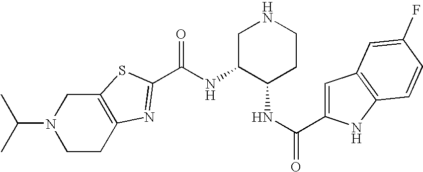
C(N1CCC2=C(C1)SC(C(NC1C(NC(=O)C3=CC4=C(N3)C=CC(F)=C4)CCNC1)=O)=N2)(C)C
